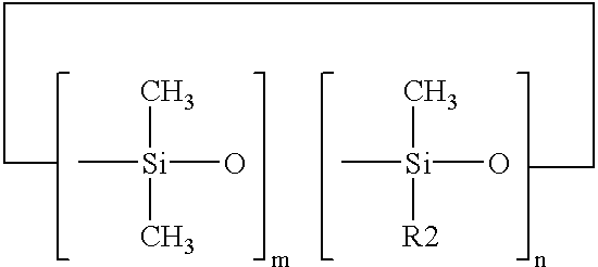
C[Si](C)(O)C.C(CCCC)C.C[Si]([R2])(O)C
